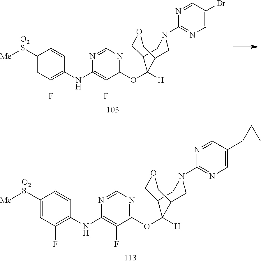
C1([O2S][Me])=CC(F)=C(NC2=C(F)C(OC3([H])C4CN(C5=NC=C(Br)C=N5)CC3COC4)=NC=N2)C=C1.C1([O2S][Me])=CC(F)=C(NC2=C(F)C(OC3([H])C4CN(C5=NC=C(C6CC6)C=N5)CC3COC4)=NC=N2)C=C1
